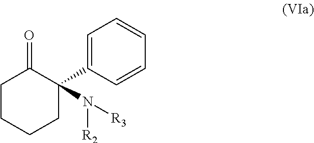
C1C(=O)C(N([R2])[R3])(C2=CC=CC=C2)CCC1
